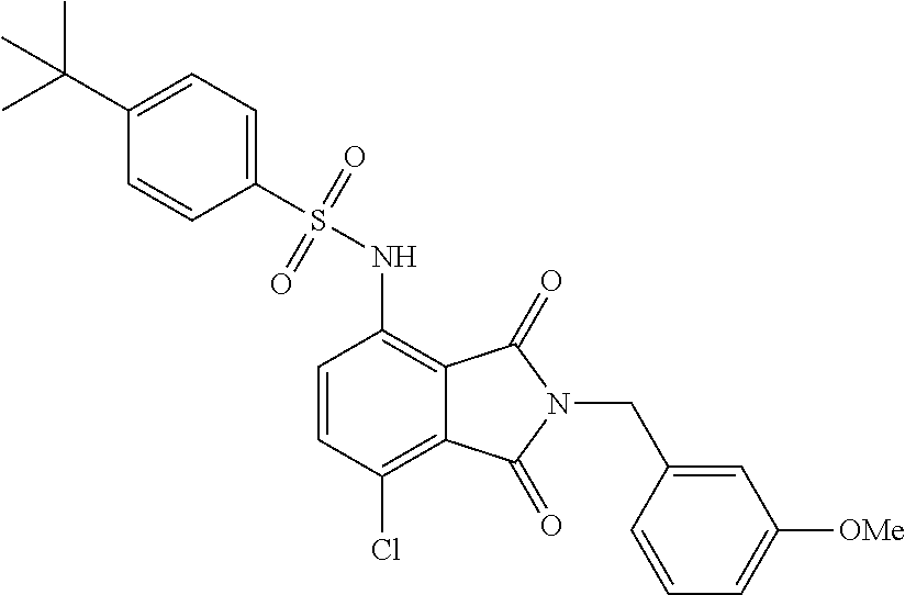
C1=CC(Cl)=C2C(=C1NS(C1=CC=C(C(C)(C)C)C=C1)(=O)=O)C(=O)N(CC1=CC([OMe])=CC=C1)C2=O
